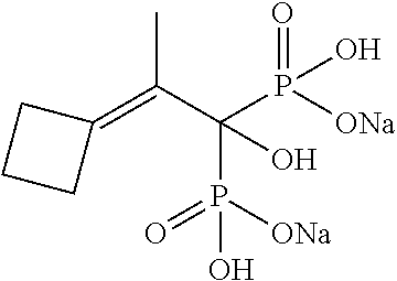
C1(=C(C(P([ONa])(=O)O)(P([ONa])(=O)O)O)C)CCC1
